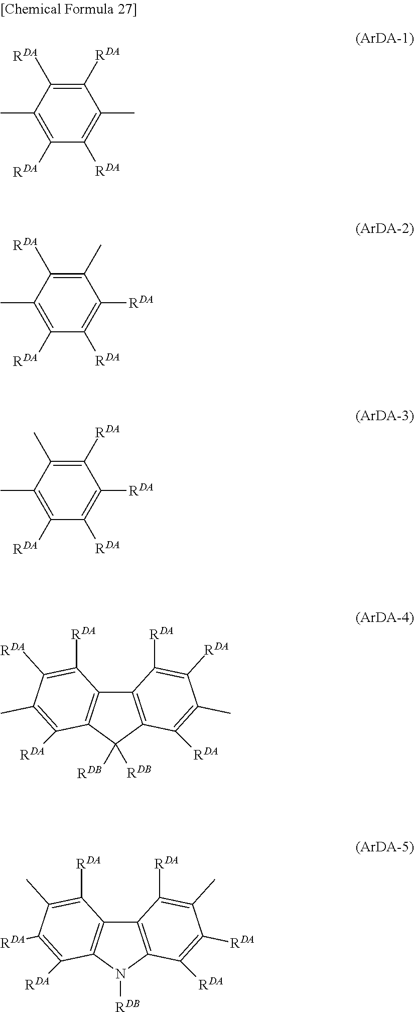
C1([RDA])=C(C)C([RDA])=C([RDA])C(C)=C1[RDA].C1([RDA])=C(C)C([RDA])=C(C)C([RDA])=C1[RDA].C1([RDA])=C(C)C(C)=C([RDA])C([RDA])=C1[RDA].C12=C(C([RDB])([RDB])C3=C1C([RDA])=C([RDA])C(C)=C3[RDA])C([RDA])=C(C)C([RDA])=C2[RDA].C12=C(N([RDB])C3=C1C([RDA])=C(C)C([RDA])=C3[RDA])C([RDA])=C([RDA])C(C)=C2[RDA]
